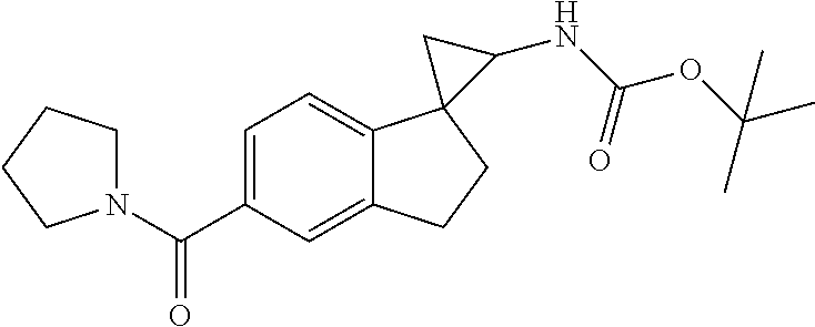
C1(C(N2CCCC2)=O)=CC=C2C(=C1)CCC21C(NC(OC(C)(C)C)=O)C1
